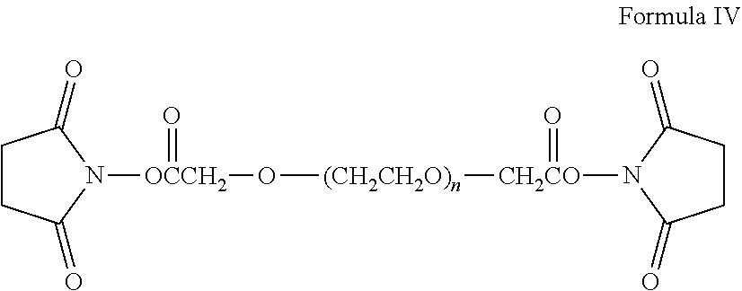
C1CC(=O)N([CH2CO]([(CH2CH2O)n]O[OCCH2](N2C(=O)CCC2=O)=O)=O)C1=O
